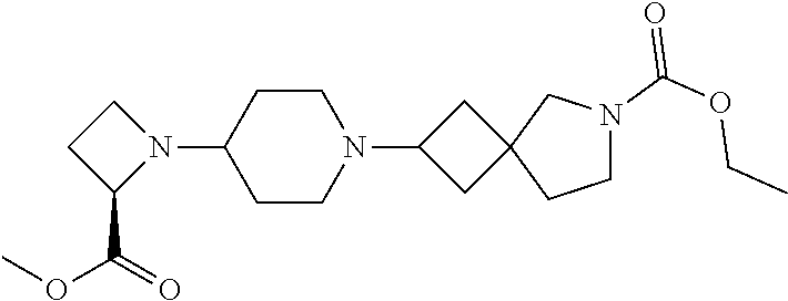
C1(N2CCC2C(=O)OC)CCN(C2CC3(C2)CCN(C(OCC)=O)C3)CC1
